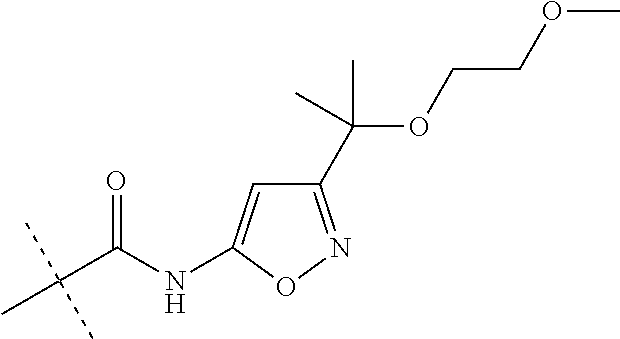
C(C(NC1=CC(C(OCCOC)(C)C)=NO1)=O)(C)(C)C
